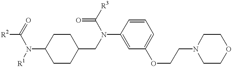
C1COCCN1CCOC1=CC=CC(N(CC2CCC(N([R1])C([R2])=O)CC2)C([R3])=O)=C1
